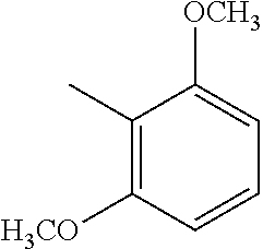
C1(C)=C([H3CO])C=CC=C1[OCH3]
